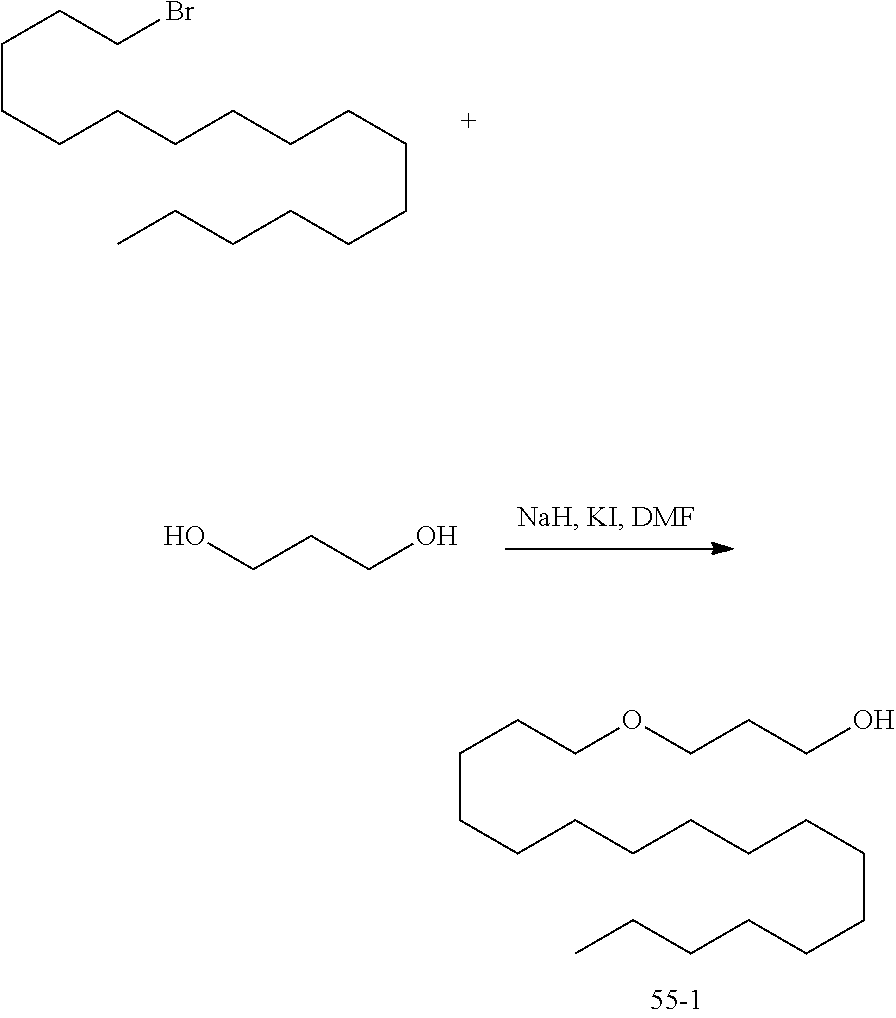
C(CCCCCCCCCCCC)CCCCOCCCO.C(CCCCCCCCCCCC)CCCCBr.OCCCO
